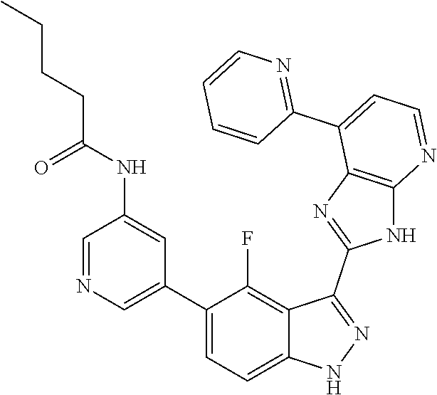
C1=NC=C(C2=CC=C3C(=C2F)C(C2=NC4=C(N2)N=CC=C4C2=NC=CC=C2)=NN3)C=C1NC(CCCC)=O
